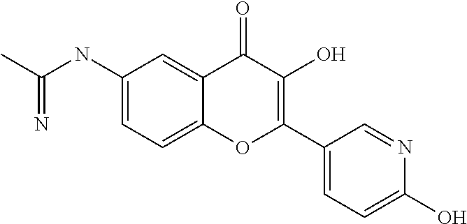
C(NC1=CC=C2C(=C1)C(=O)C(O)=C(C1=CC=C(O)N=C1)O2)(C)=N
